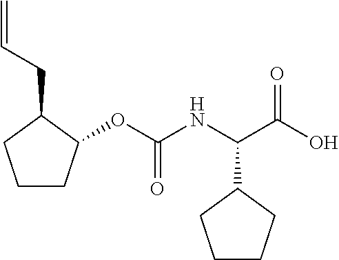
C=CCC1CCCC1OC(NC(C(O)=O)C1CCCC1)=O
